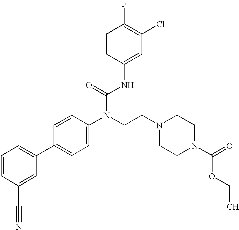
C1=CC(C#N)=CC(C2=CC=C(N(CCN3CCN(C(=O)OCC)CC3)C(=O)NC3=CC(Cl)=C(F)C=C3)C=C2)=C1
